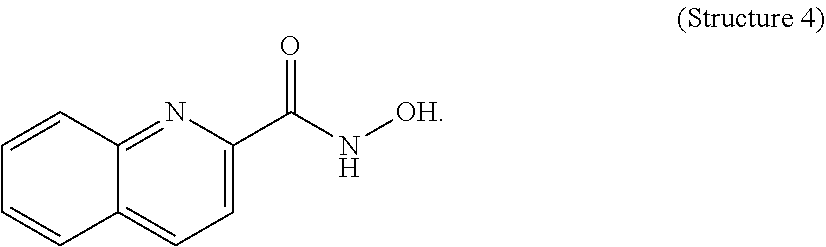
C1=C(C(N[OH])=O)N=C2C(=C1)C=CC=C2
